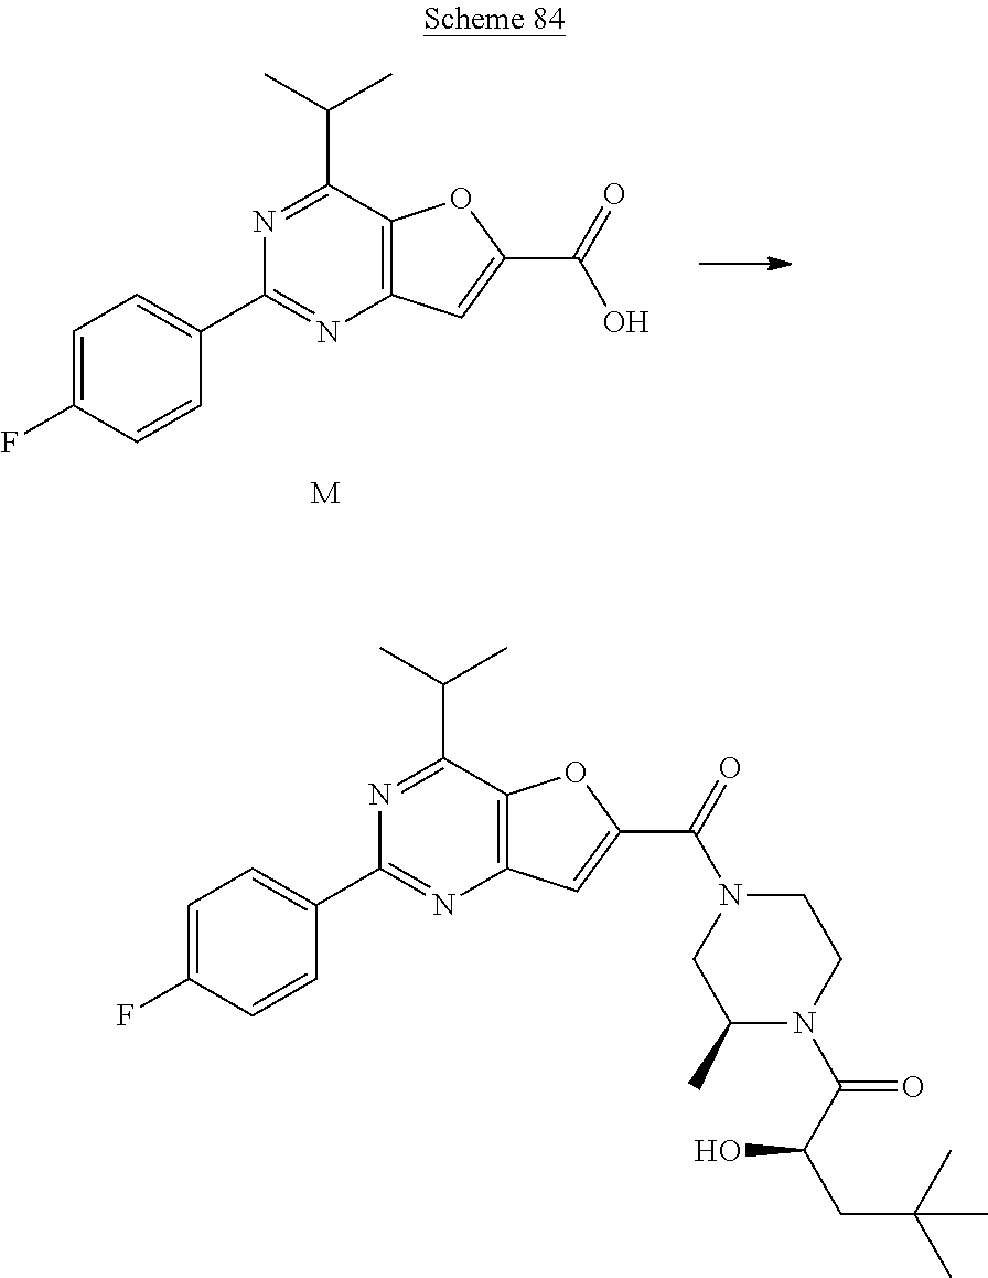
C1(C2=CC=C(F)C=C2)=NC2=C(C(C(C)C)=N1)OC(C(N1CCN(C(C(CC(C)(C)C)O)=O)C(C)C1)=O)=C2.C1(C2=CC=C(F)C=C2)=NC2=C(C(C(C)C)=N1)OC(C(O)=O)=C2.[M]
